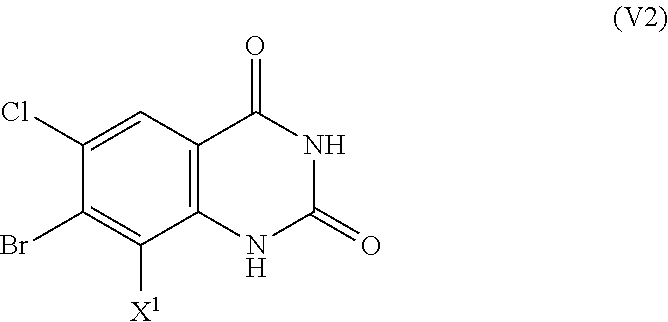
C1(Br)=C([X1])C2=C(C=C1Cl)C(=O)NC(=O)N2
